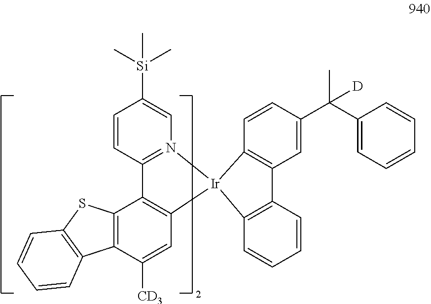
C1=CC2=N(C=C1[Si](C)(C)C)[Ir]1(C3=C2C2=C(C([CD3])=C3)C3=C(S2)C=CC=C3)C2=C(C=C(C(C3=CC=CC=C3)(C)[D])C=C2)C2=C1C=CC=C2
